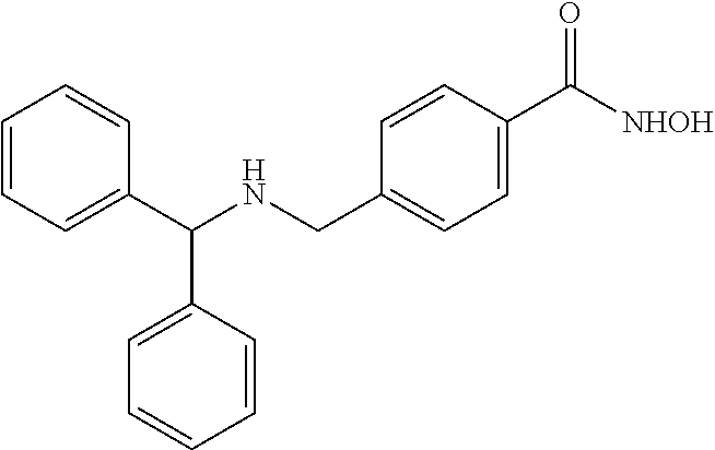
C(C1=CC=C(C(=O)[NHOH])C=C1)NC(C1=CC=CC=C1)C1=CC=CC=C1
